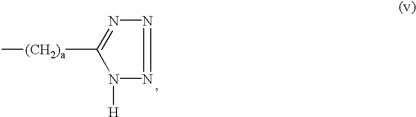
N1=NN=C([(CH2)a]C)N1[H]
